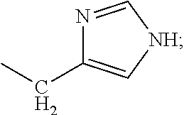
N1=C[NH]C=C1CC
